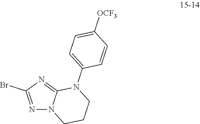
N1=C(Br)N=C2N1CCCN2C1=CC=C([OCF3])C=C1
